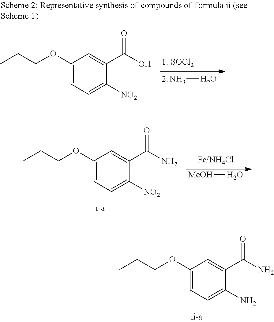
NO.C1(OCCC)=CC=C([NO2])C(C(O)=O)=C1.[MeOH]O.C1(OCCC)=CC=C([NO2])C(C(N)=O)=C1.C1(OCCC)=CC=C(N)C(C(N)=O)=C1
